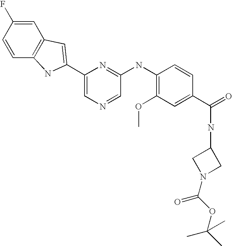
C1=C(F)C=CC2=C1C=C(C1=CN=CC(NC3=C(OC)C=C(C(=O)NC4CN(C(OC(C)(C)C)=O)C4)C=C3)=N1)N2
